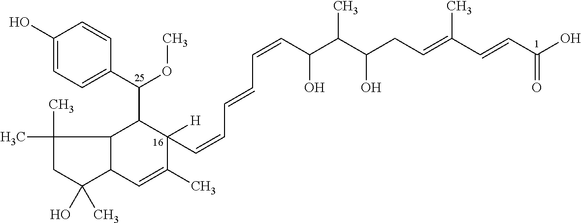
C1(O)=CC=C(C(C2C3C(C=C(C)C2([H])C=CC=CC=CC(O)C(C)C(O)CC=C(C=CC(=O)O)C)C(C)(O)CC3(C)C)OC)C=C1
